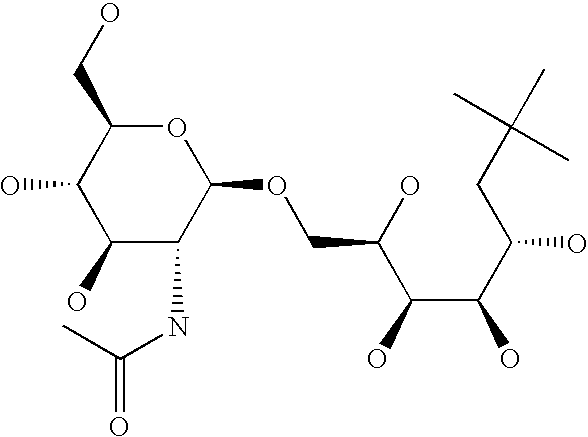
C1(O)C(NC(C)=O)C(OCC(O)C(C(O)C(O)CC(C)(C)C)O)OC(CO)C1O
